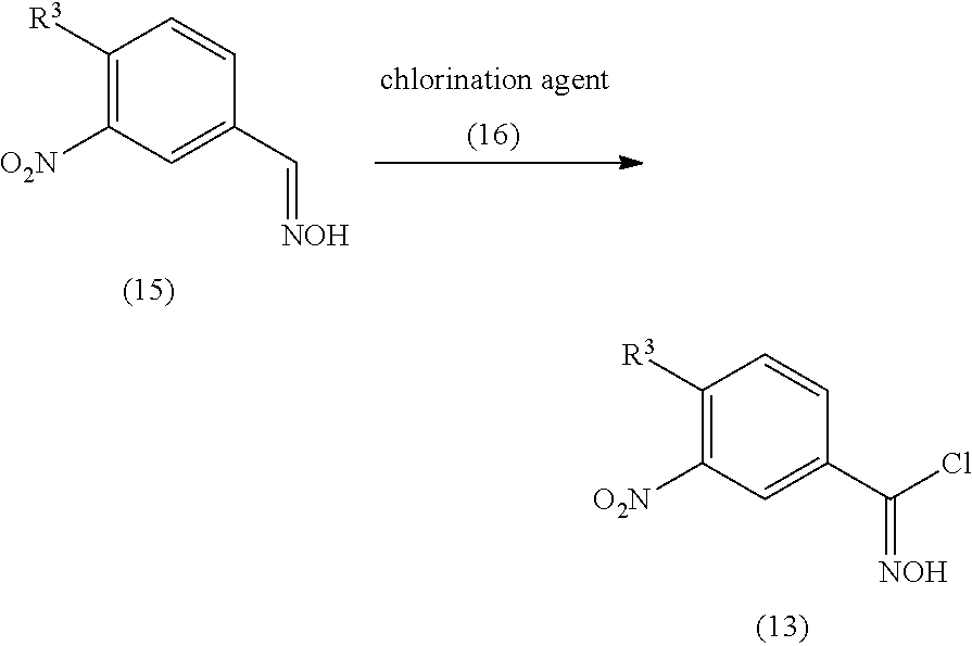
C1([R3])=C([O2N])C=C(C=[NOH])C=C1.C1([R3])=C([O2N])C=C(C(Cl)=[NOH])C=C1
